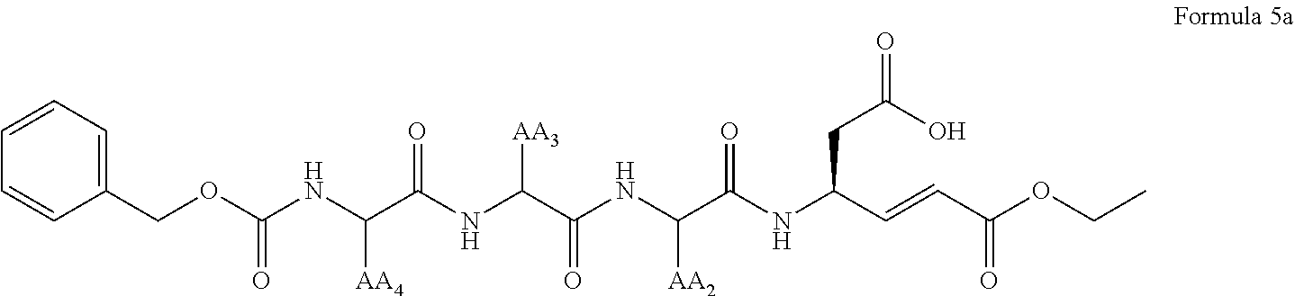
C1(COC(=O)NC(C(NC([AA3])C(NC(C(NC(CC(=O)O)C=CC(OCC)=O)=O)[AA2])=O)=O)[AA4])=CC=CC=C1
